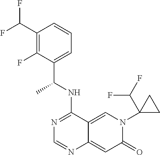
C1(C(F)F)=C(F)C(C(NC2=NC=NC3=CC(=O)N(C4(C(F)F)CC4)C=C23)C)=CC=C1
